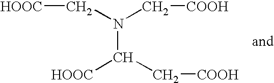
N(C([HOOC])C[COOH])(C[COOH])C[HOOC]
